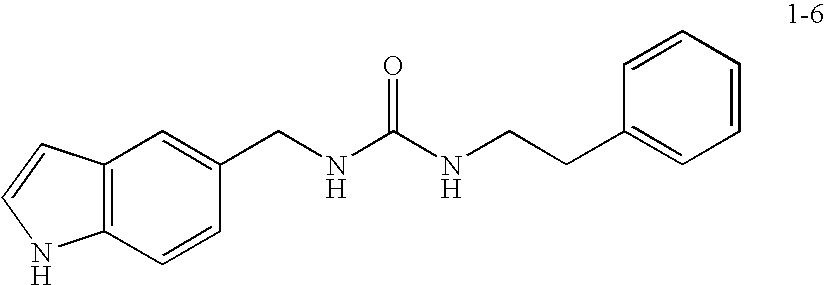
C12=C(C=CC(CNC(NCCC3=CC=CC=C3)=O)=C1)NC=C2
